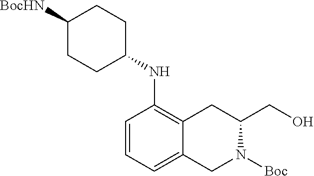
C1([BocHN])CCC(NC2=C3C(=CC=C2)CN([Boc])C(CO)C3)CC1
